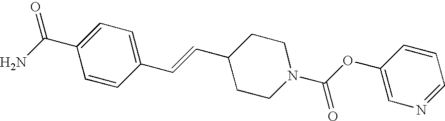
C1(C=CC2CCN(C(OC3=CN=CC=C3)=O)CC2)=CC=C(C(N)=O)C=C1
